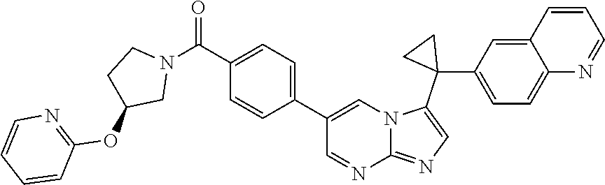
C1=C(C2=CC=C(C(=O)N3CCC(OC4=NC=CC=C4)C3)C=C2)C=NC2=NC=C(C3(C4=CC=C5C(=C4)C=CC=N5)CC3)N12
